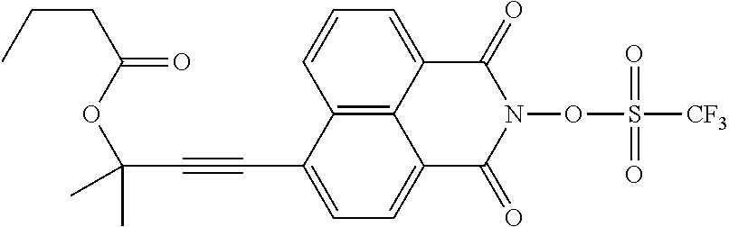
C12=C3C(=CC=C1)C(=O)N(OS([CF3])(=O)=O)C(=O)C3=CC=C2C#CC(OC(CCC)=O)(C)C
